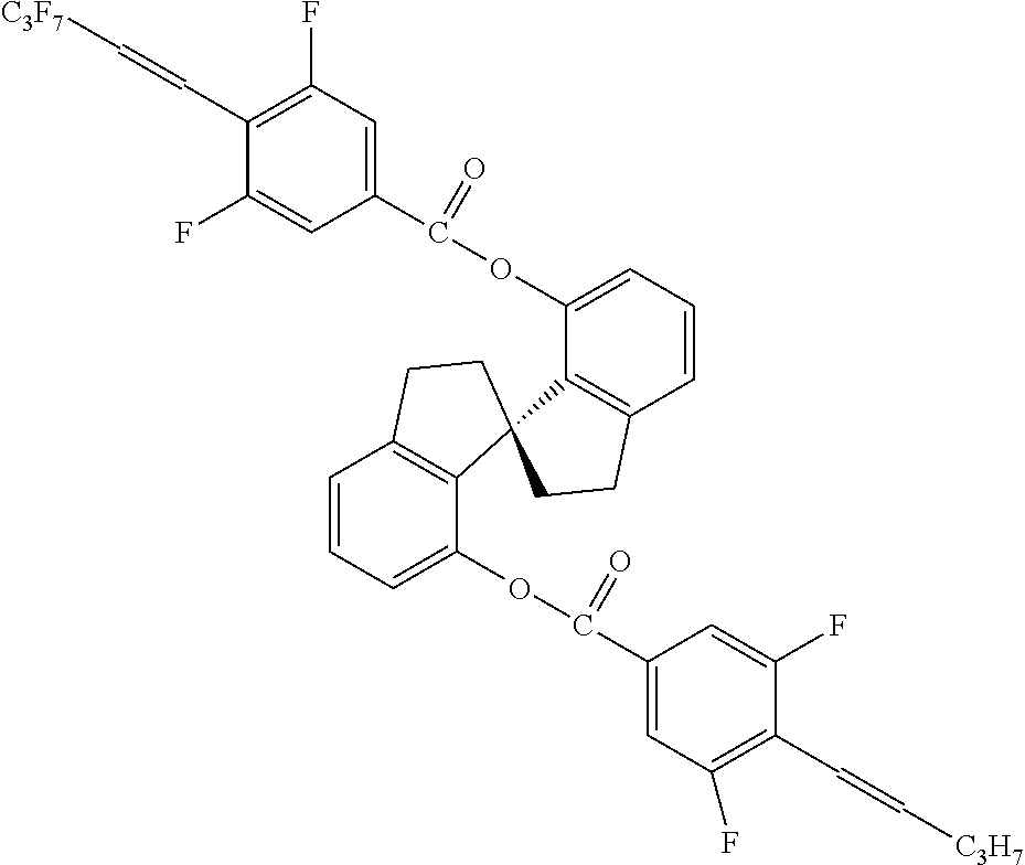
C1(C(OC2=CC=CC3=C2C2(C4=C(C=CC=C4OC(C4=CC(F)=C(C=C[C3H7])C(F)=C4)=O)CC2)CC3)=O)=CC(F)=C(C=C[C3F7])C(F)=C1
